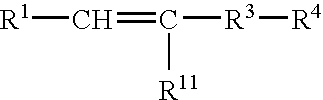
[R1]C=C([R11])[R3][R4]
